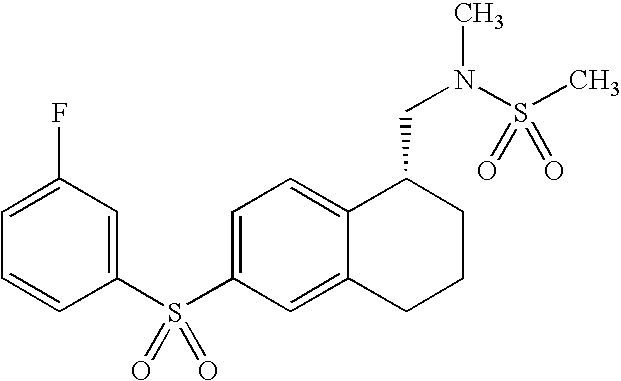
C1(S(C2=CC=C3C(=C2)CCCC3CN(C)S(C)(=O)=O)(=O)=O)=CC(F)=CC=C1
